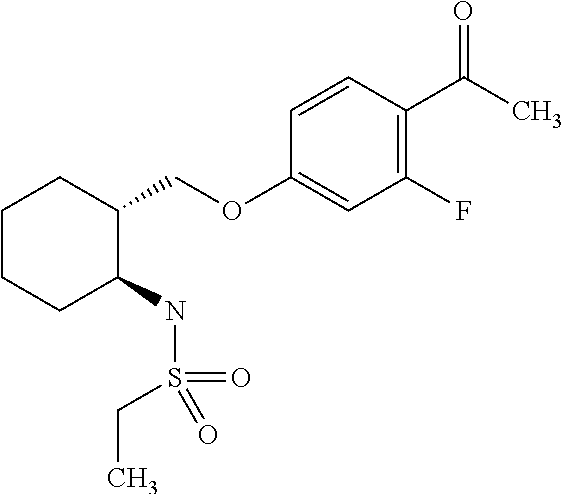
C1CCC(NS(CC)(=O)=O)C(COC2=CC(F)=C(C(C)=O)C=C2)C1
